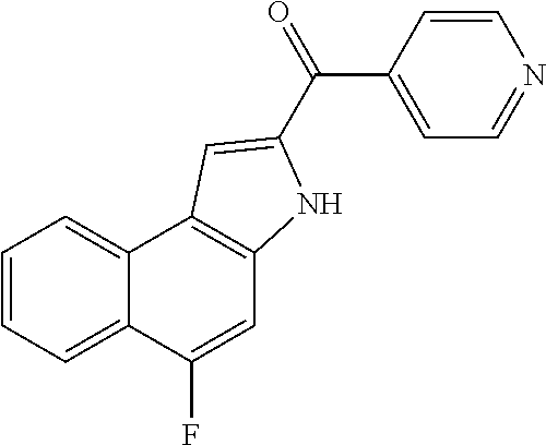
C1=C(F)C2=CC=CC=C2C2=C1NC(C(=O)C1=CC=NC=C1)=C2
